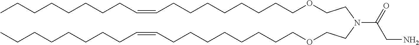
O(CCCCCCCCC=CCCCCCCCC)CCN(CCOCCCCCCCCC=CCCCCCCCC)C(CN)=O
